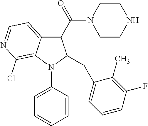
C1(C(=O)N2CCNCC2)C2=CC=NC(Cl)=C2N(C2=CC=CC=C2)C1CC1=CC=CC(F)=C1C
